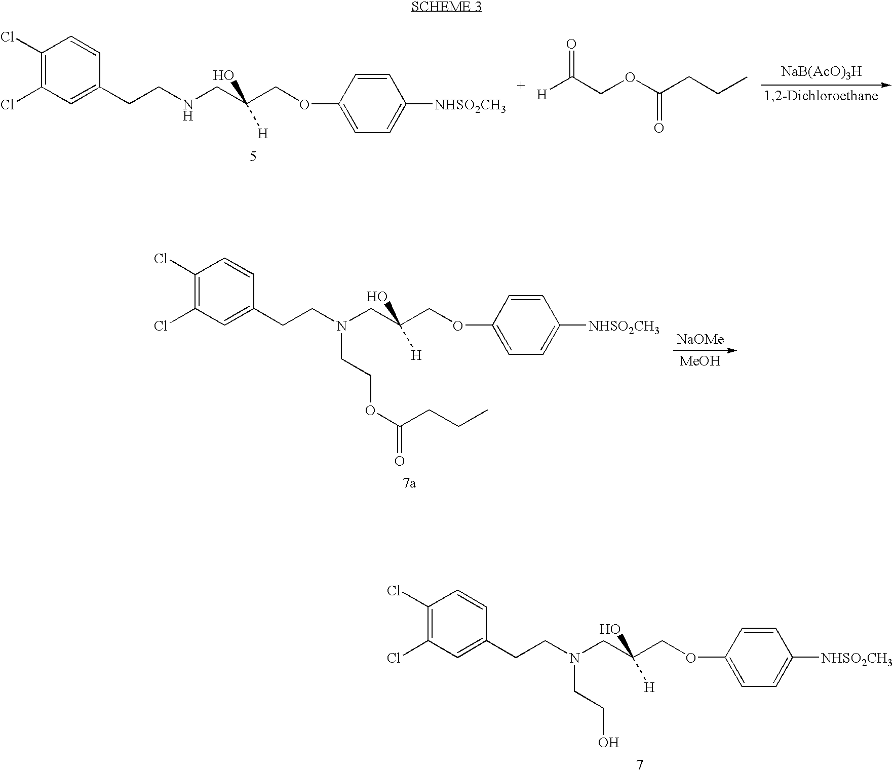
C1(Cl)=C(Cl)C=C(CCNCC(COC2=CC=C([NHSO2CH3])C=C2)(O)[H])C=C1.[H]C(COC(CCC)=O)=O.[NaB(AcO)3H].C1(Cl)=C(Cl)C=C(CCN(CC(COC2=CC=C([NHSO2CH3])C=C2)(O)[H])CCOC(CCC)=O)C=C1.[NaOMe].[MeOH].C1(Cl)=C(Cl)C=C(CCN(CC(COC2=CC=C([NHSO2CH3])C=C2)(O)[H])CCO)C=C1
